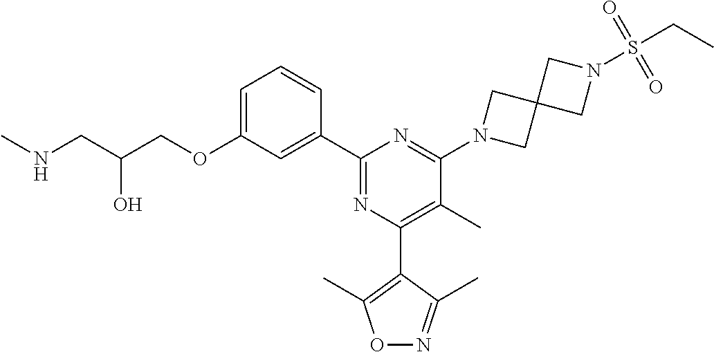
C1=C(OCC(CNC)O)C=C(C2=NC(C3=C(C)ON=C3C)=C(C)C(N3CC4(C3)CN(S(CC)(=O)=O)C4)=N2)C=C1
